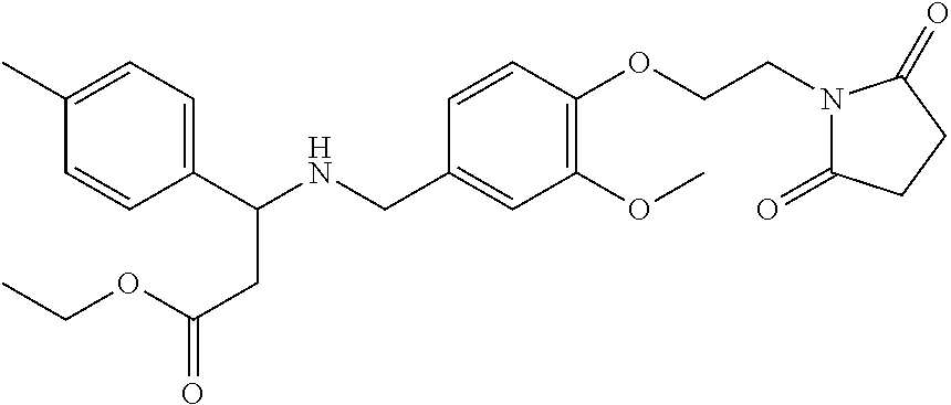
C1(C(NCC2=CC(OC)=C(OCCN3C(=O)CCC3=O)C=C2)CC(=O)OCC)=CC=C(C)C=C1
